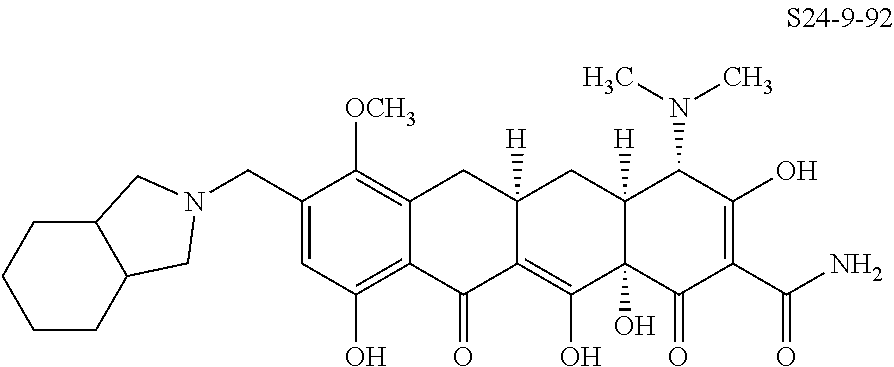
C1(CN2CC3C(C2)CCCC3)=CC(O)=C2C(=C1[OCH3])CC1([H])C(=C(O)C3(O)C([H])(C1)C(N(C)C)C(O)=C(C(N)=O)C3=O)C2=O
